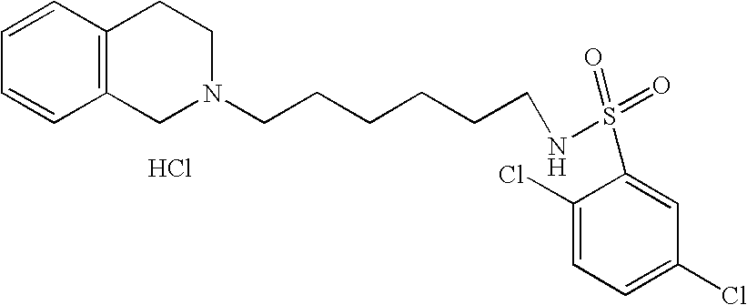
C1=CC=CC2=C1CCN(CCCCCCNS(=O)(=O)C1=CC(Cl)=CC=C1Cl)C2.Cl
